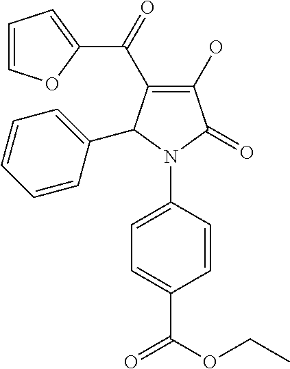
C1(O)=C(C(C2=CC=CO2)=O)C(C2=CC=CC=C2)N(C2=CC=C(C(OCC)=O)C=C2)C1=O
